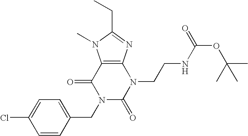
C12=C(N=C(CC)N1C)N(CCNC(OC(C)(C)C)=O)C(=O)N(CC1=CC=C(Cl)C=C1)C2=O
